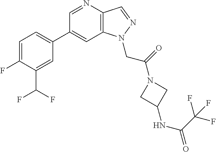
C1(C2=CC=C(F)C(C(F)F)=C2)=CC2=C(C=NN2CC(=O)N2CC(NC(C(F)(F)F)=O)C2)N=C1
